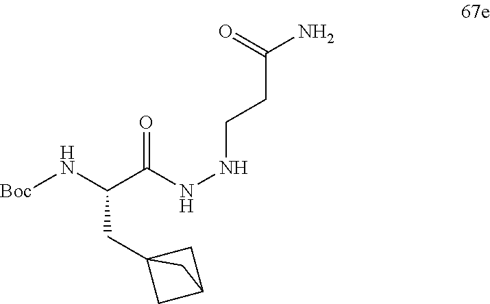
C(C(NNCCC(N)=O)=O)(N[Boc])CC12CC(C1)C2
